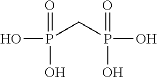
OP(=O)(O)CP(=O)(O)O
